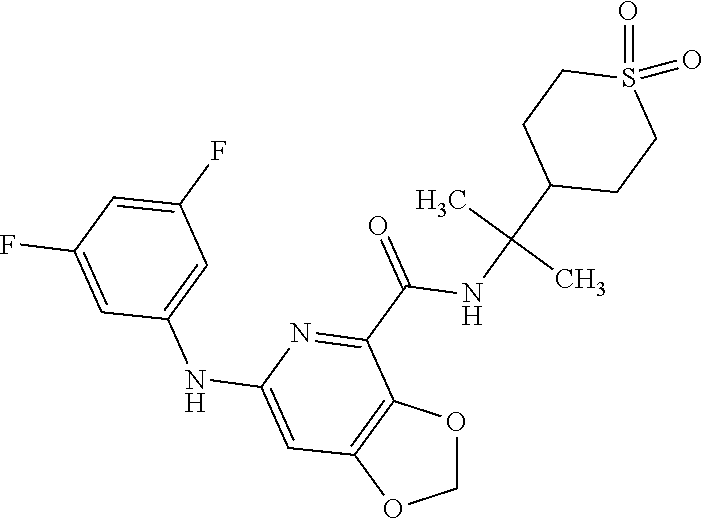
C1OC2=C(O1)C=C(NC1=CC(F)=CC(F)=C1)N=C2C(NC(C1CCS(=O)(=O)CC1)(C)C)=O
